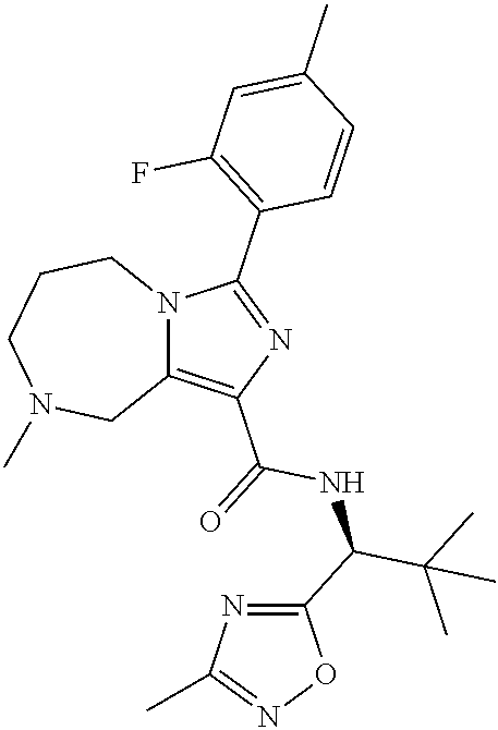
C12=C(C(=O)NC(C(C)(C)C)C3=NC(C)=NO3)N=C(C3=C(F)C=C(C)C=C3)N1CCCN(C)C2
